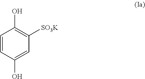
C1=CC(O)=CC([SO3K])=C1O
